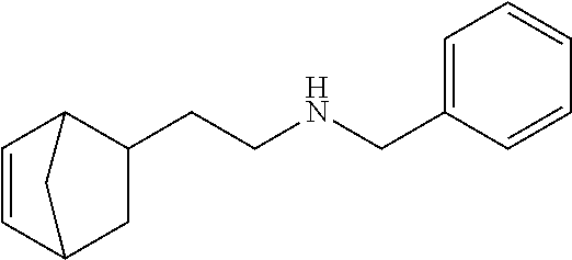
C1(CNCCC2C3C=CC(C2)C3)=CC=CC=C1
